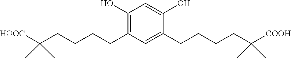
C1=C(O)C(CCCCC(C)(C)[COOH])=CC(CCCCC(C)(C)[HOOC])=C1O
